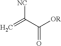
[NC]C(C([OR])=O)=C
